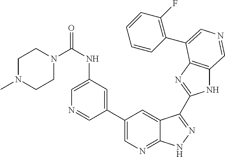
C1(C2=CN=C3C(=C2)C(C2=NC4=C(N2)C=NC=C4C2=C(F)C=CC=C2)=NN3)=CC(NC(N2CCN(C)CC2)=O)=CN=C1
